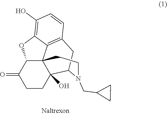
C123C4C(=O)CCC1(O)C(CC1=C2C(=C(O)C=C1)O4)N(CC1CC1)CC3
